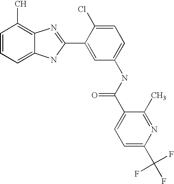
C1=CC=C2C(=C1C)N=C(C1=CC(NC(C3=CC=C(C(F)(F)F)N=C3C)=O)=CC=C1Cl)N2
